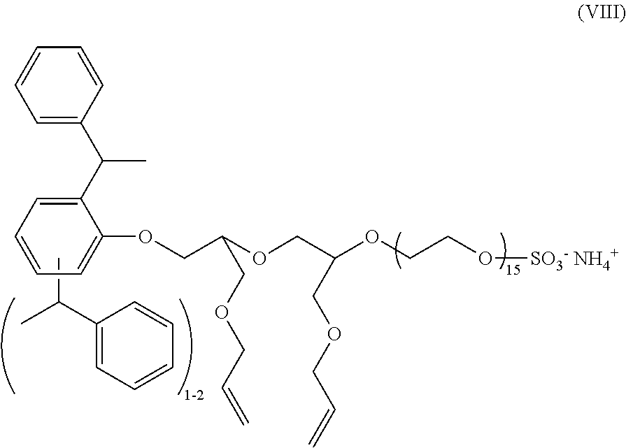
CC(C1=CC=CC=C1)C.C1(OCC(OCC(OCCO[SO3- NH4+])COCC=C)COCC=C)=CC=CC=C1C(C1=CC=CC=C1)C
